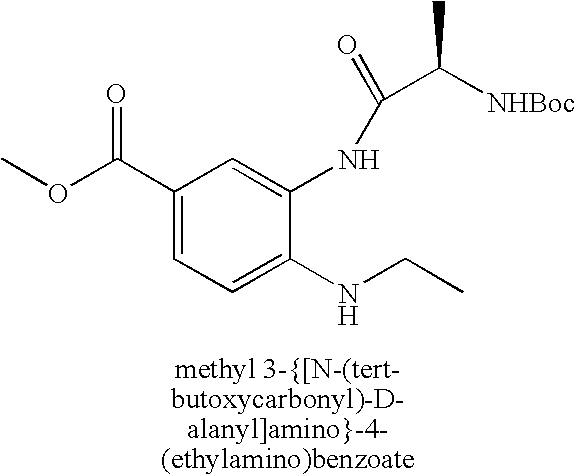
C1(C(OC)=O)=CC=C(NCC)C(NC(=O)C([NHBoc])C)=C1
